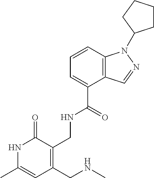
C1=CC2=C(C(C(=O)NCC3=C(CNC)C=C(C)NC3=O)=C1)C=NN2C1CCCC1
